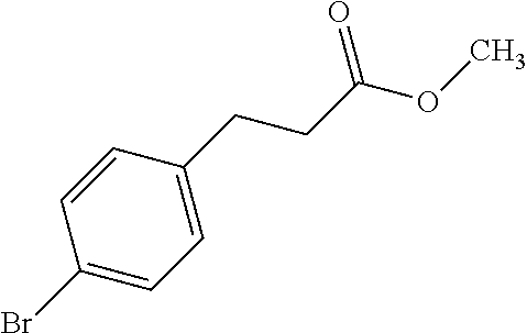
C1(Br)=CC=C(CCC(OC)=O)C=C1
